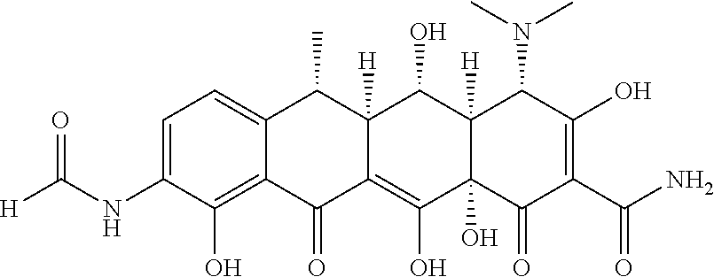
C1=C(NC([H])=O)C(O)=C2C(=C1)C(C)C1([H])C(=C(O)C3(O)C([H])(C1O)C(N(C)C)C(O)=C(C(N)=O)C3=O)C2=O
